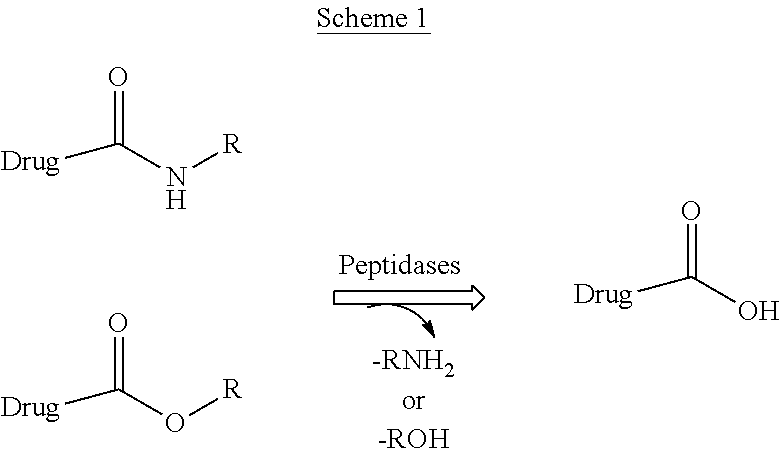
[Drug]C(N[R])=O.[Drug]C(O[R])=O.[Drug]C(O)=O
